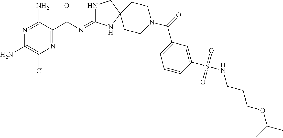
N1=C(N)C(C(N=C2NCC3(N2)CCN(C(=O)C2=CC=CC(S(NCCCOC(C)C)(=O)=O)=C2)CC3)=O)=NC(Cl)=C1N
